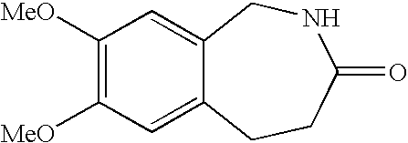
C1([MeO])=C([MeO])C=C2C(=C1)CNC(=O)CC2
